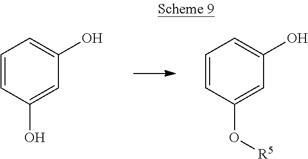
C1=CC(O)=CC(O)=C1.C1=CC(O[R5])=CC(O)=C1
